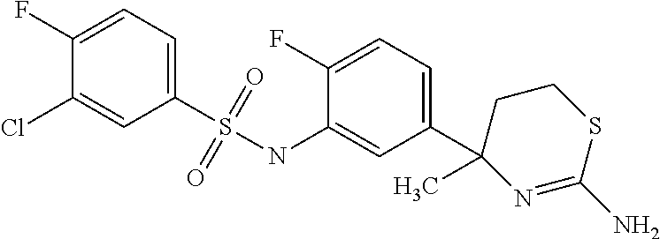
C1(F)=CC=C(S(NC2=CC(C3(C)N=C(N)SCC3)=CC=C2F)(=O)=O)C=C1Cl
